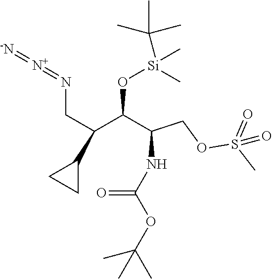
C(C(C(C(NC(OC(C)(C)C)=O)COS(C)(=O)=O)O[Si](C)(C)C(C)(C)C)C1CC1)N=[N+]=[-N]
